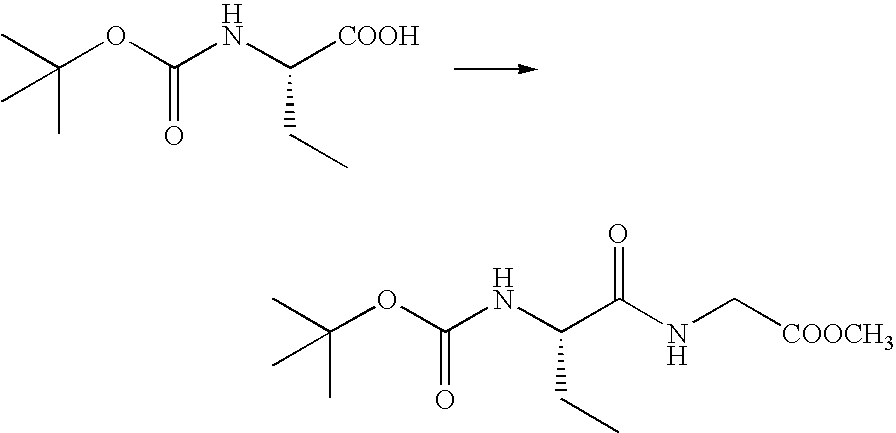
N(C([COOH])CC)C(OC(C)(C)C)=O.N(C(C(NC[COOCH3])=O)CC)C(OC(C)(C)C)=O
